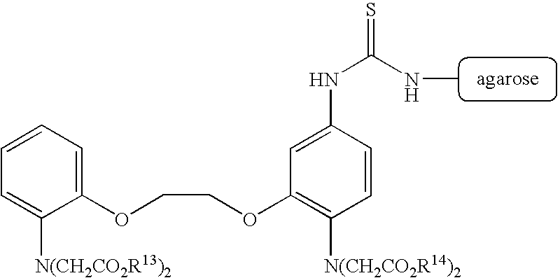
C1=CC=C([N(CH2CO2R13)2])C(OCCOC2=C([N(CH2CO2R14)2])C=CC(NC(=S)NC)=C2)=C1
